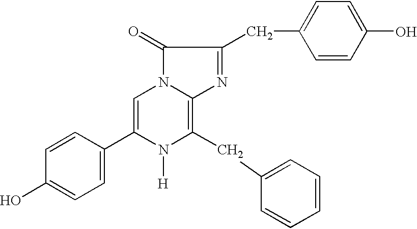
C1=C(C2=CN3C(=C(CC4=CC=CC=C4)N2[H])N=C(CC2=CC=C(O)C=C2)C3=O)C=CC(O)=C1
